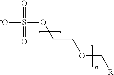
[-O]S(=O)(=O)OCCOC[R]
